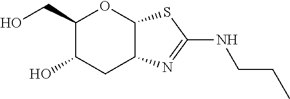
C1(CO)C(O)CC2C(O1)SC(NCCC)=N2
